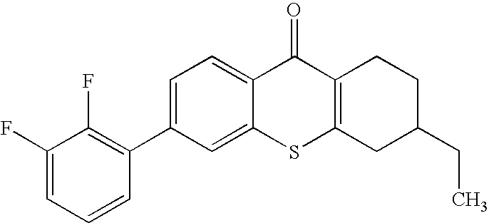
C1(C2=C(F)C(F)=CC=C2)=CC=C2C(=C1)SC1=C(C2=O)CCC(CC)C1
